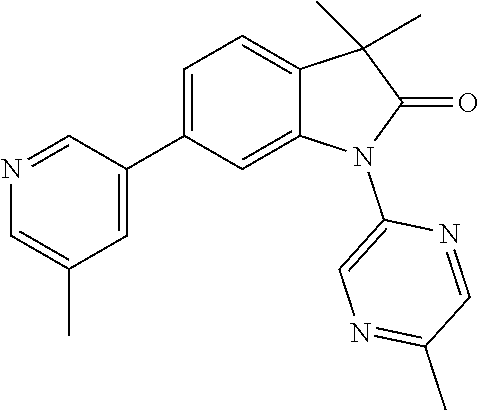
C1(C2=CC(C)=CN=C2)=CC=C2C(=C1)N(C1=CN=C(C)C=N1)C(=O)C2(C)C
